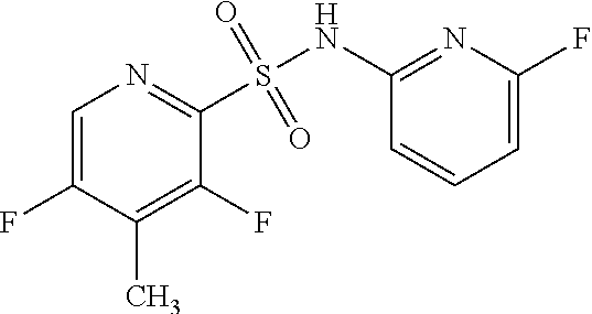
FC1=CN=C(S(=O)(=O)NC2=NC(F)=CC=C2)C(F)=C1C
